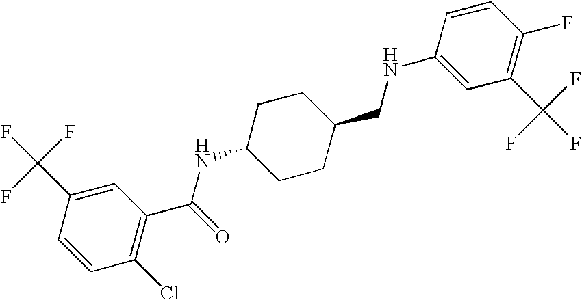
C1(C(F)(F)F)=CC(C(=O)NC2CCC(CNC3=CC(C(F)(F)F)=C(F)C=C3)CC2)=C(Cl)C=C1
